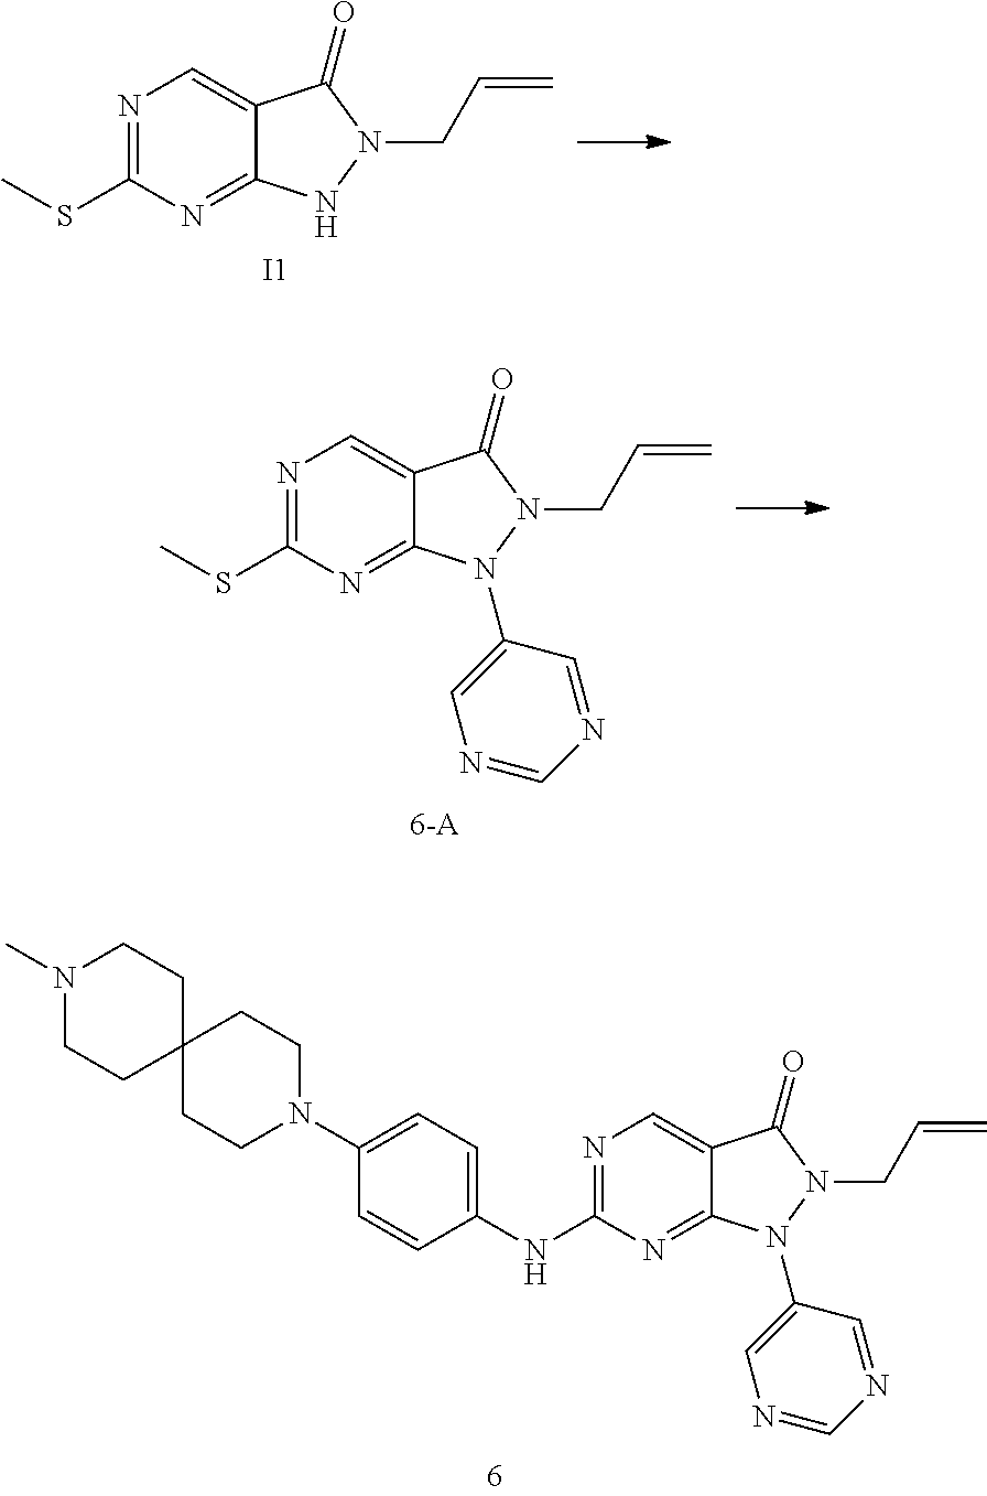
CSC1=NC=C2C(=N1)NN(CC=C)C2=O.[I1].CSC1=NC=C2C(=N1)N(C1=CN=CN=C1)N(CC=C)C2=O.C12(CCN(C)CC1)CCN(C1=CC=C(NC3=NC=C4C(=N3)N(C3=CN=CN=C3)N(CC=C)C4=O)C=C1)CC2
